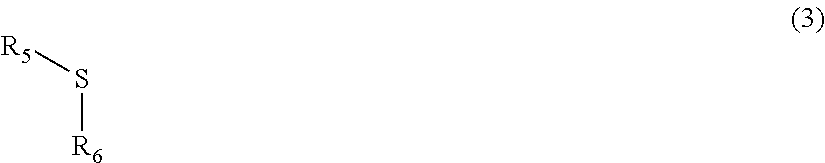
S([R6])[R5]
